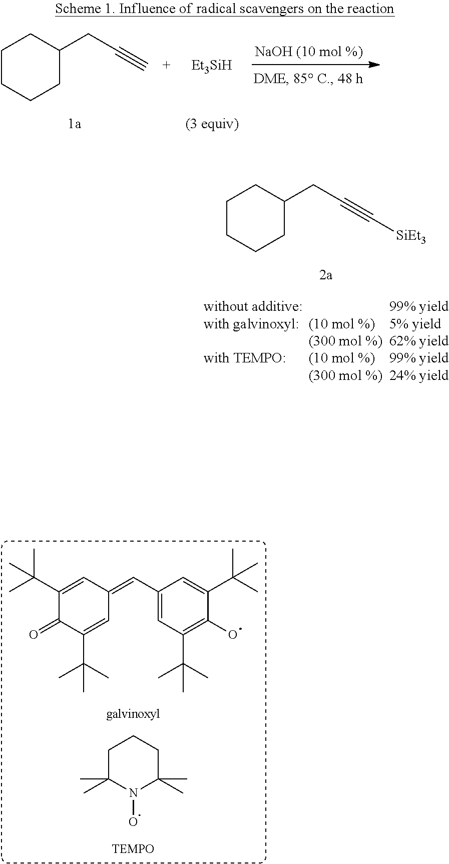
C1CCCC(CC#C[SiEt3])C1.C1CCCC(CC#C)C1.[Et3SiH].C1(C=C2C=C(C(C)(C)C)C(=O)C(C(C)(C)C)=C2)=CC(C(C)(C)C)=C(O)C(C(C)(C)C)=C1.C1C(C)(C)N(O)C(C)(C)CC1
